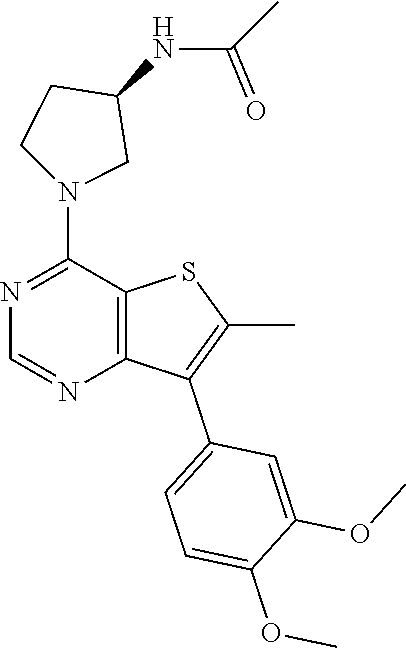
C(NC1CCN(C2=NC=NC3=C2SC(C)=C3C2=CC=C(OC)C(OC)=C2)C1)(C)=O
